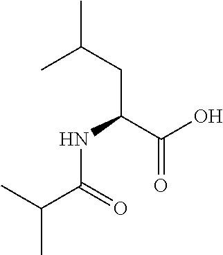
C(C(C(O)=O)NC(C(C)C)=O)C(C)C
